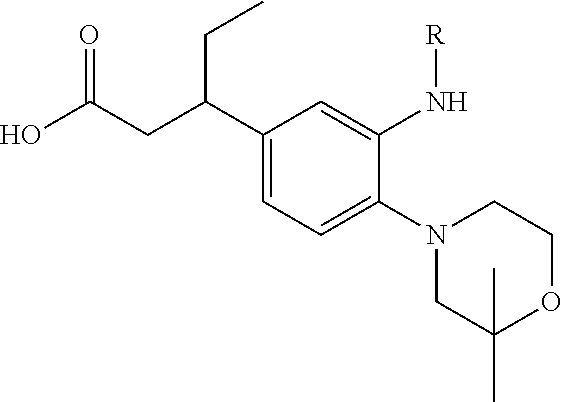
N1(C2=CC=C(C(CC(O)=O)CC)C=C2N[R])CC(C)(C)OCC1
